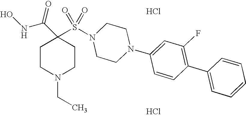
ONC(C1(S(N2CCN(C3=CC(F)=C(C4=CC=CC=C4)C=C3)CC2)(=O)=O)CCN(CC)CC1)=O.Cl.Cl
